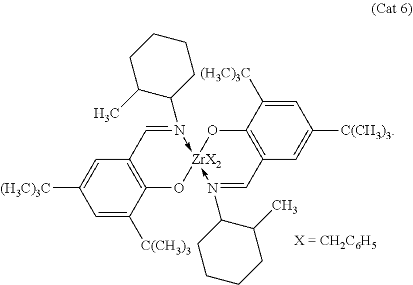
N1(C2CCCCC2C)->[ZrX2]2(-N(C3CCCCC3C)=CC3=C(O2)C([C(CH3)3])=CC([(H3C)3C])=C3)OC2=C(C=1)C=C([C(CH3)3])C=C2[(H3C)3C]
